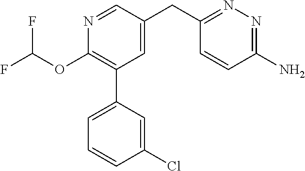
N1=CC(CC2=NN=C(N)C=C2)=CC(C2=CC=CC(Cl)=C2)=C1OC(F)F
